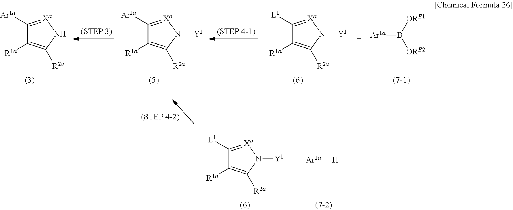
C1([L1])=[Xa]N([Y1])C([R2a])=C1[R1a].[Ar1a][H].C1([Ar1a])=[Xa]N([Y1])C([R2a])=C1[R1a].C1([Ar1a])=[Xa]NC([R2a])=C1[R1a].C1([L1])=[Xa]N([Y1])C([R2a])=C1[R1a].[Ar1a]B([ORE1])[ORE2]
